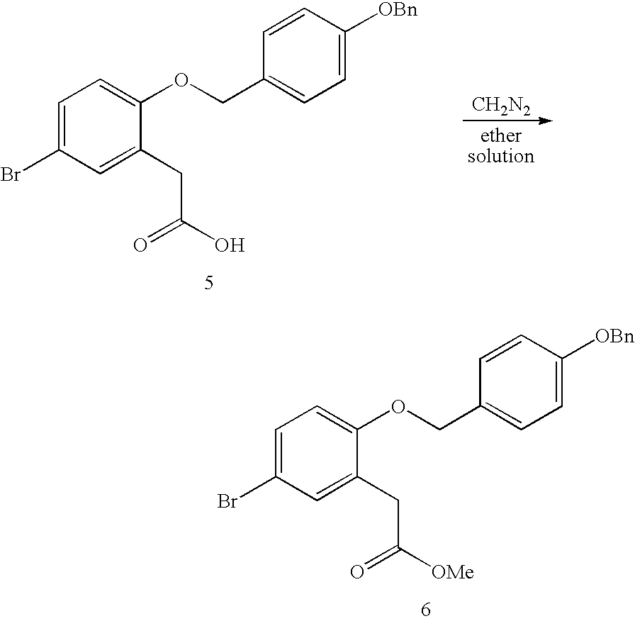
C1=C(Br)C=C(CC([OMe])=O)C(OCC2=CC=C([OBn])C=C2)=C1.C1=C(Br)C=C(CC(O)=O)C(OCC2=CC=C([OBn])C=C2)=C1.[CH2N2]
